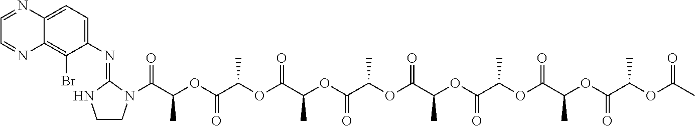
C(C(OC(C(OC(C(OC(C(OC(C(OC(C(OC(C(OC(C(OC(C)=O)C)=O)C)=O)C)=O)C)=O)C)=O)C)=O)C)=O)C)(=O)N1CCNC1=NC1=CC=C2C(=C1Br)N=CC=N2
